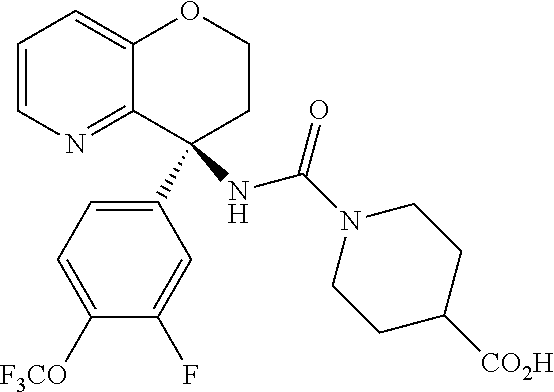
C1=CN=C2C(=C1)OCCC2(C1=CC=C([F3CO])C(F)=C1)NC(=O)N1CCC([CO2H])CC1
